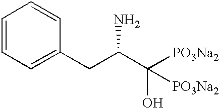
C(C(C([PO3Na2])(O)[PO3Na2])N)C1=CC=CC=C1
